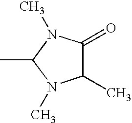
CC1N(C)C(C)C(=O)N1C
